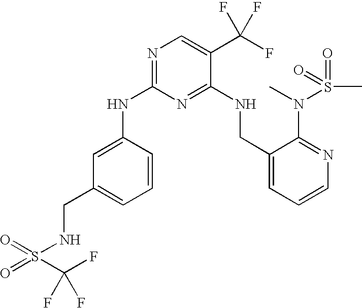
N(C1=NC=C(C(F)(F)F)C(NCC2=CC=CN=C2N(C)S(C)(=O)=O)=N1)C1=CC(CNS(=O)(=O)C(F)(F)F)=CC=C1
